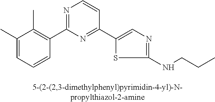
C1(C)=CC=CC(C2=NC=CC(C3=CN=C(NCCC)S3)=N2)=C1C
